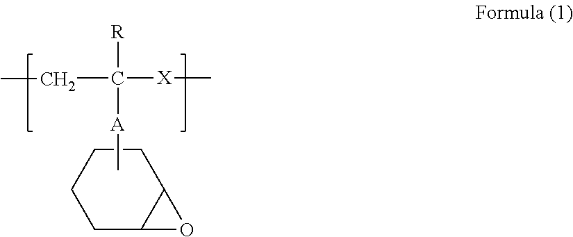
C1CCCC2C1O2.[A](C(CC)([X]C)[R])C
